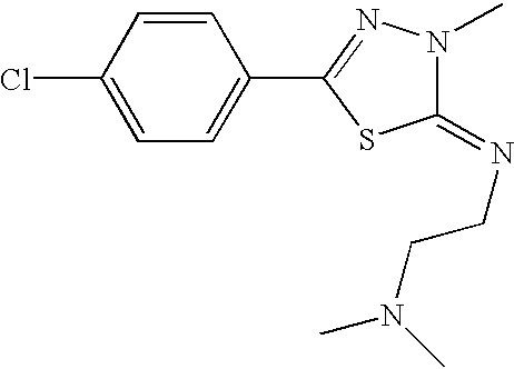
ClC1=CC=C(C2=NN(C)C(=NCCN(C)C)S2)C=C1
